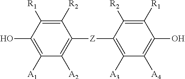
C1([R2])=C([R1])C(O)=C([A1])C([A2])=C1[Z]C1=C([A3])C([A4])=C(O)C([R1])=C1[R2]
